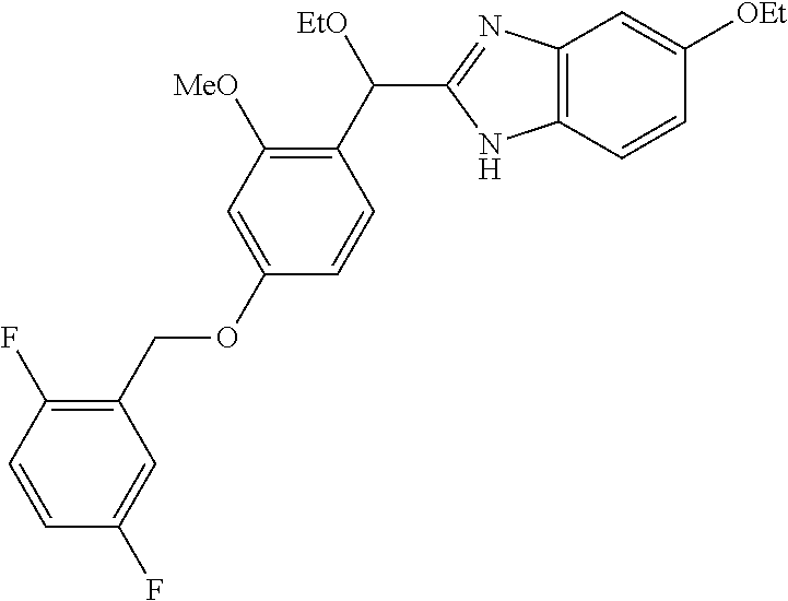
C1(C([EtO])C2=NC3=C(N2)C=CC([OEt])=C3)=C([MeO])C=C(OCC2=C(F)C=CC(F)=C2)C=C1
